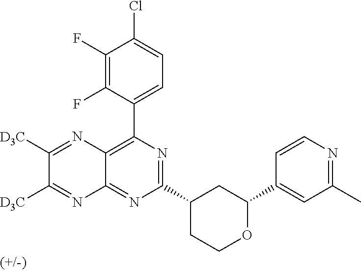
C12=NC(C3CCOC(C4=CC(C)=NC=C4)C3)=NC(C3=CC=C(Cl)C(F)=C3F)=C1N=C([D3C])C([D3C])=N2
